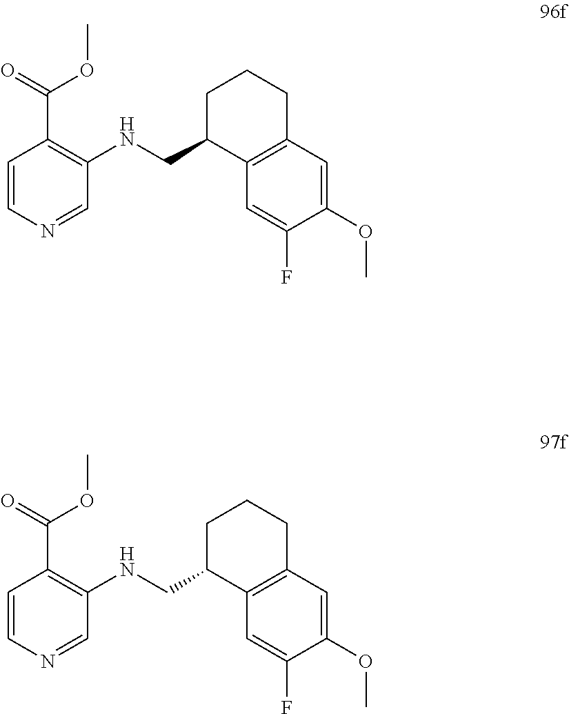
C12=C(C=C(F)C(OC)=C1)C(CNC1=C(C(=O)OC)C=CN=C1)CCC2.C12=C(C=C(F)C(OC)=C1)C(CNC1=C(C(=O)OC)C=CN=C1)CCC2
